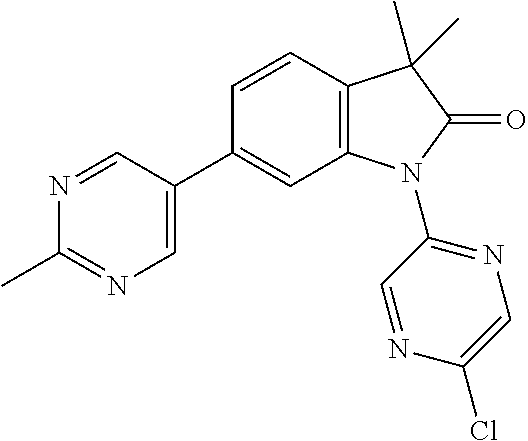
C1(C)=NC=C(C2=CC3=C(C=C2)C(C)(C)C(=O)N3C2=NC=C(Cl)N=C2)C=N1
